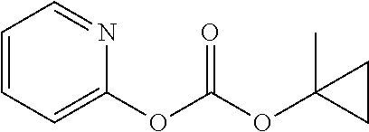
C1=CC=C(OC(OC2(C)CC2)=O)N=C1
